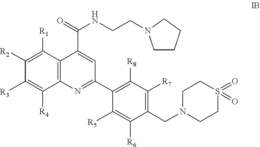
C1([R2])=C([R1])C2=C(C([R4])=C1[R3])N=C(C1=C([R8])C([R7])=C(CN3CCS(=O)(=O)CC3)C([R6])=C1[R5])C=C2C(=O)NCCN1CCCC1
